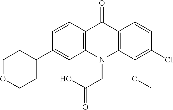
C12=C(N(CC(=O)O)C3=C(C1=O)C=CC(Cl)=C3OC)C=C(C1CCOCC1)C=C2
